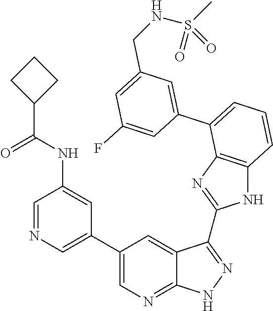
C1=C(C2=CC=CC3=C2N=C(C2=NNC4=NC=C(C5=CN=CC(NC(C6CCC6)=O)=C5)C=C42)N3)C=C(F)C=C1CNS(=O)(C)=O
